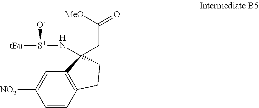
N([S+]([tBu])[O-])C1(CC(=O)[MeO])C2=C(C=CC([NO2])=C2)CC1
